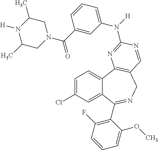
C1=C(Cl)C=C2C(=C1)C1=C(CN=C2C2=C(F)C=CC=C2OC)C=NC(N(C2=CC=CC(C(=O)N3CC(C)N([H])C(C)C3)=C2)[H])=N1
